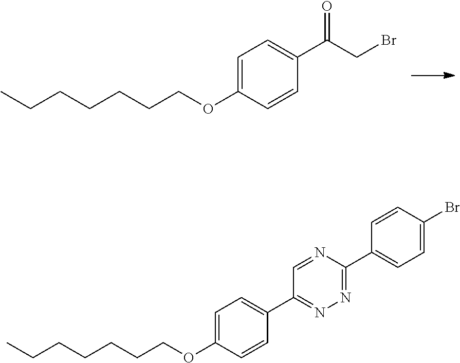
O=C(CBr)C1=CC=C(OCCCCCCC)C=C1.C1=NC(C2=CC=C(Br)C=C2)=NN=C1C1=CC=C(OCCCCCCC)C=C1
